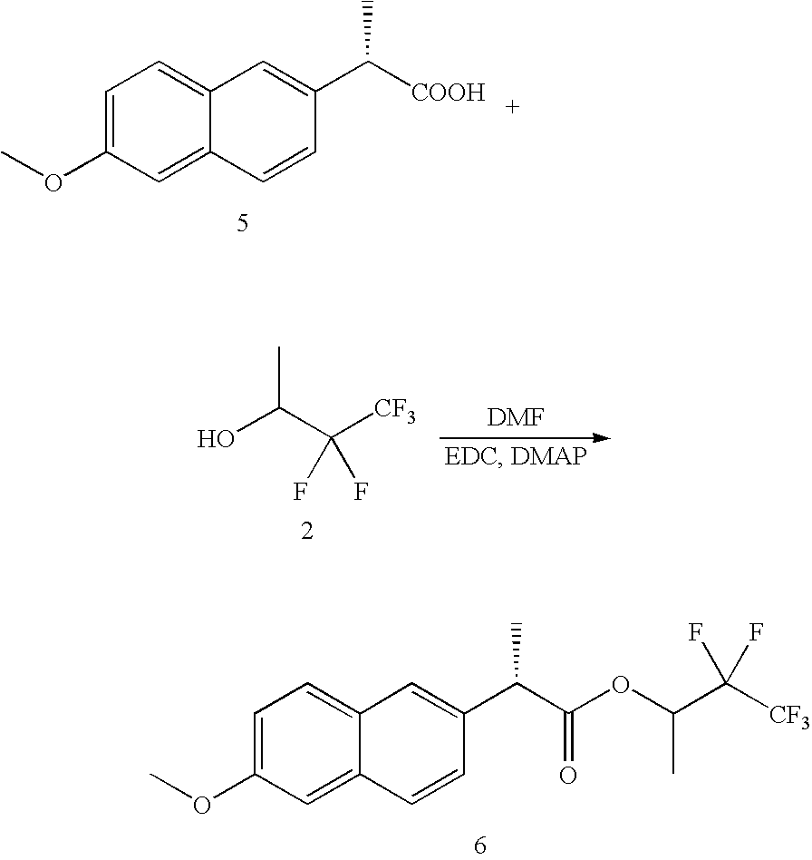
C1=C(OC)C=C2C(=C1)C=C(C([COOH])C)C=C2.OC(C([CF3])(F)F)C.C1=C(OC)C=C2C(=C1)C=C(C(C)C(OC(C([CF3])(F)F)C)=O)C=C2
